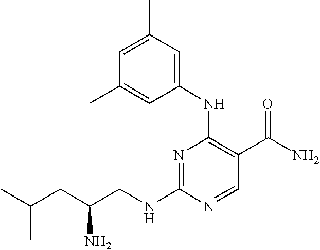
C1(NC2=C(C(N)=O)C=NC(NCC(CC(C)C)N)=N2)=CC(C)=CC(C)=C1
